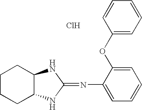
C1CCC2C(C1)NC(=NC1=CC=CC=C1OC1=CC=CC=C1)N2.Cl
